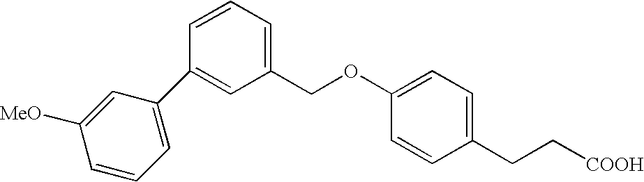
C1=C(C2=CC(COC3=CC=C(CC[COOH])C=C3)=CC=C2)C=C([MeO])C=C1
